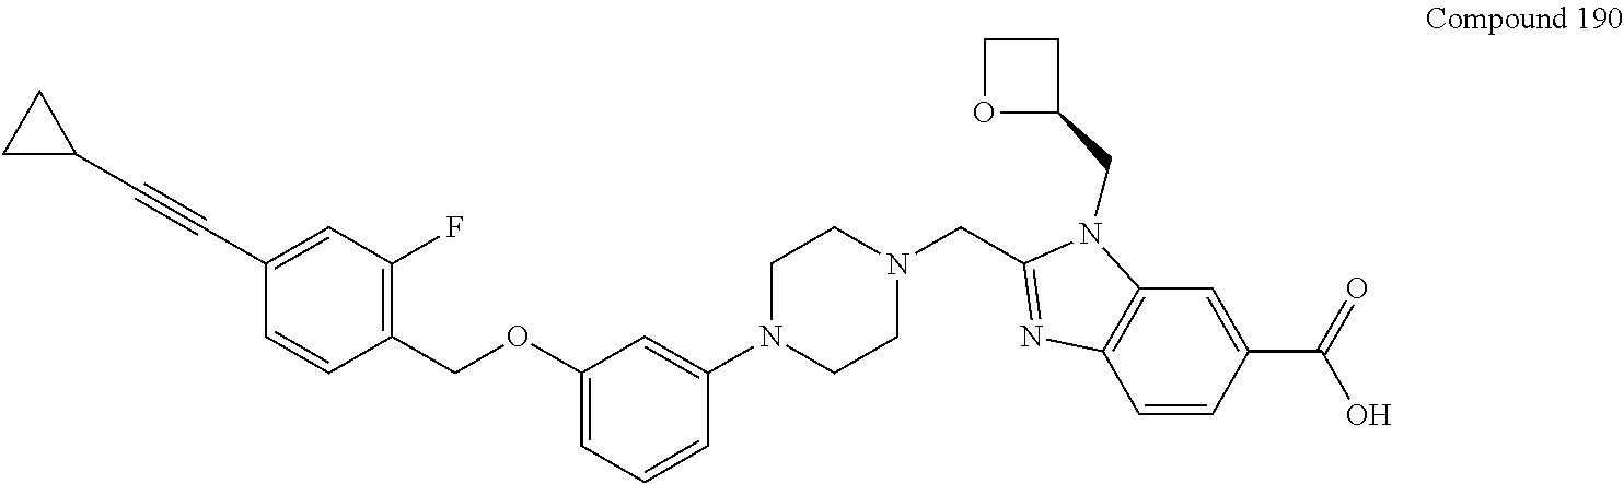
C1(C#CC2CC2)=CC(F)=C(COC2=CC=CC(N3CCN(CC4=NC5=C(N4CC4CCO4)C=C(C(=O)O)C=C5)CC3)=C2)C=C1
